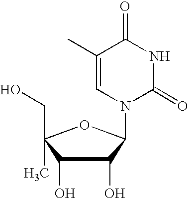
C1(O)C(O)C(CO)(C)OC1N1C(=O)NC(=O)C(C)=C1
